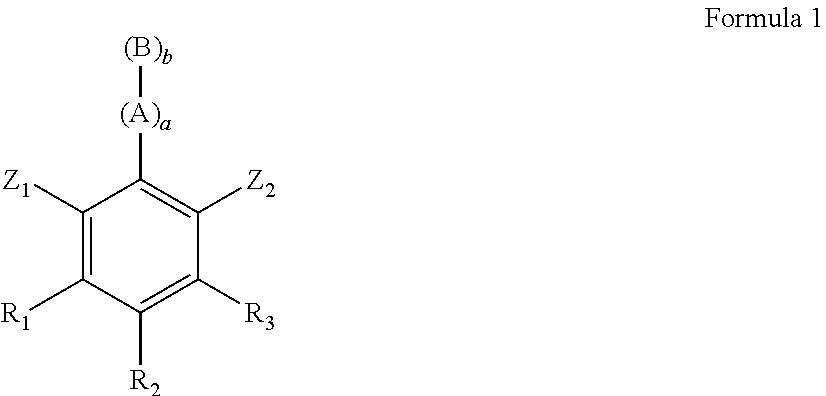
C1([Z1])=C([R1])C([R2])=C([R3])C([Z2])=C1[(A)a][(B)b]
